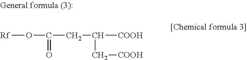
[Rf]OC(=O)CC(C[COOH])[COOH]
